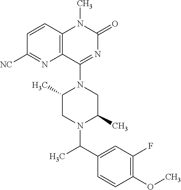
C1=CC2=C(N=C1[NC])C(N1C(C)CN(C(C3=CC(F)=C(OC)C=C3)C)C(C)C1)=NC(=O)N2C
